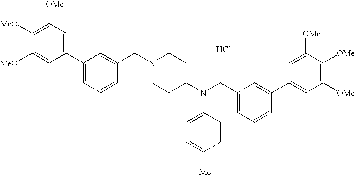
C1=C([MeO])C([MeO])=C([OMe])C=C1C1=CC=CC(CN2CCC(N(CC3=CC=CC(C4=CC([OMe])=C([OMe])C([OMe])=C4)=C3)C3=CC=C([Me])C=C3)CC2)=C1.Cl
